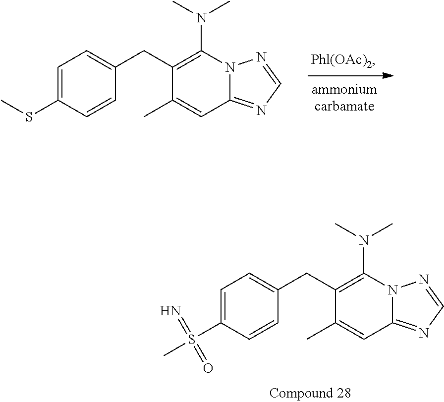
C1=C(SC)C=CC(CC2=C(N(C)C)N3C(=NC=N3)C=C2C)=C1.C1=C(S(C)(=N)=O)C=CC(CC2=C(N(C)C)N3C(=NC=N3)C=C2C)=C1
